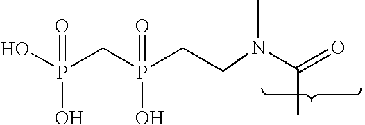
C(=O)(C)N(CCP(CP(O)(O)=O)(O)=O)C
